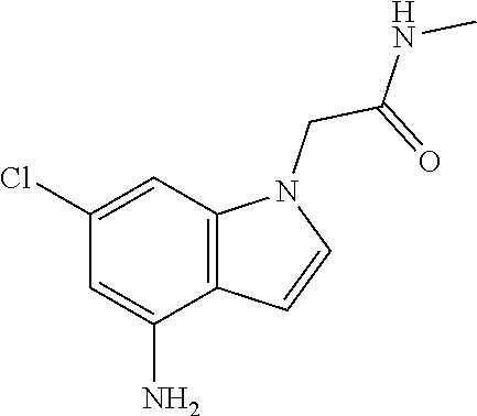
N(C)C(CN1C2=C(C(N)=CC(Cl)=C2)C=C1)=O
